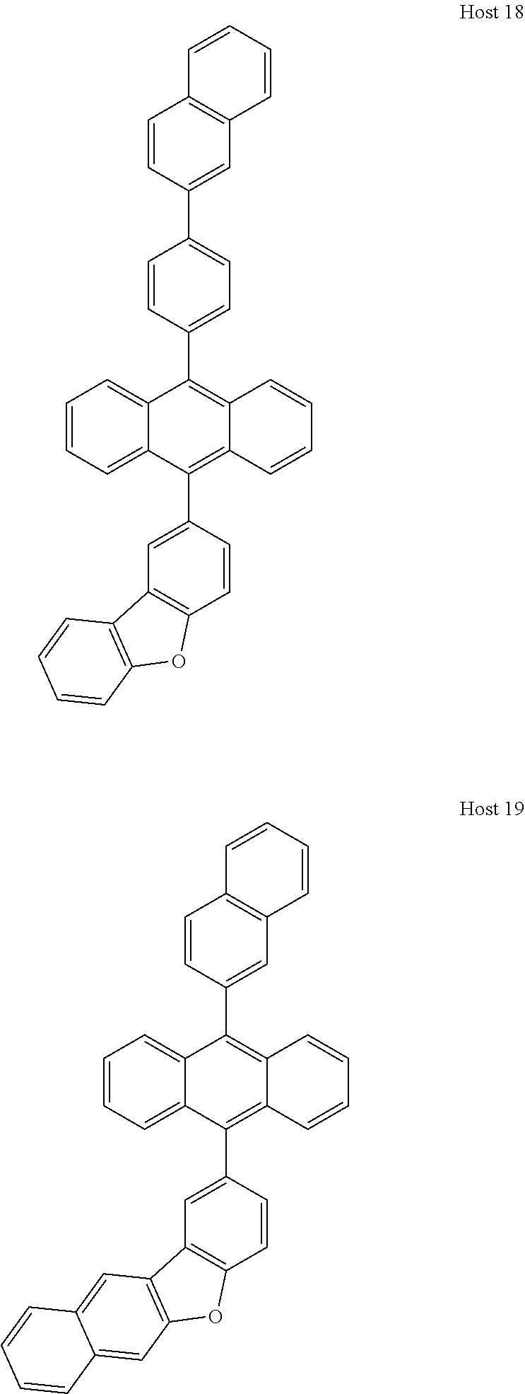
C1=CC=C2C(=C1)C(C1=CC=C(C3=CC4=C(C=C3)C=CC=C4)C=C1)=C1C(=C2C2=CC3=C(C=C2)OC2=C3C=CC=C2)C=CC=C1.C1=CC=C2C(=C1)C(C1=CC3=C(C=C1)C=CC=C3)=C1C(=C2C2=CC3=C(C=C2)OC2=C3C=C3C(=C2)C=CC=C3)C=CC=C1
